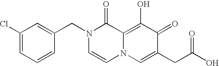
C1=C(CN2C=CN3C(=C(O)C(=O)C(CC(O)=O)=C3)C2=O)C=CC=C1Cl
